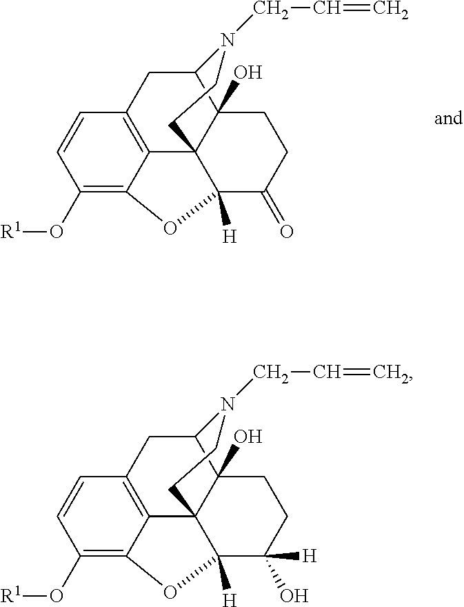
C1(O[R1])=C2C3=C(C=C1)CC1C4(O)C3(C([H])(C(=O)CC4)O2)CCN1CC=C.C1(O[R1])=C2C3=C(C=C1)CC1C4(O)C3(C([H])(C([H])(O)CC4)O2)CCN1CC=C
